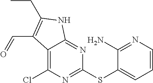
C12=C(Cl)N=C(SC3=CC=CN=C3N)N=C1NC(CC)=C2C=O
